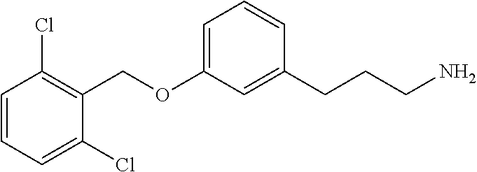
C(OC1=CC=CC(CCCN)=C1)C1=C(Cl)C=CC=C1Cl
